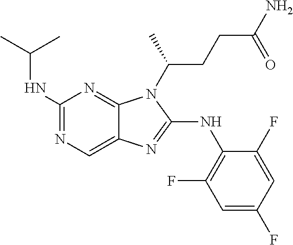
N(C1=NC=C2C(=N1)N(C(C)CCC(N)=O)C(NC1=C(F)C=C(F)C=C1F)=N2)C(C)C
